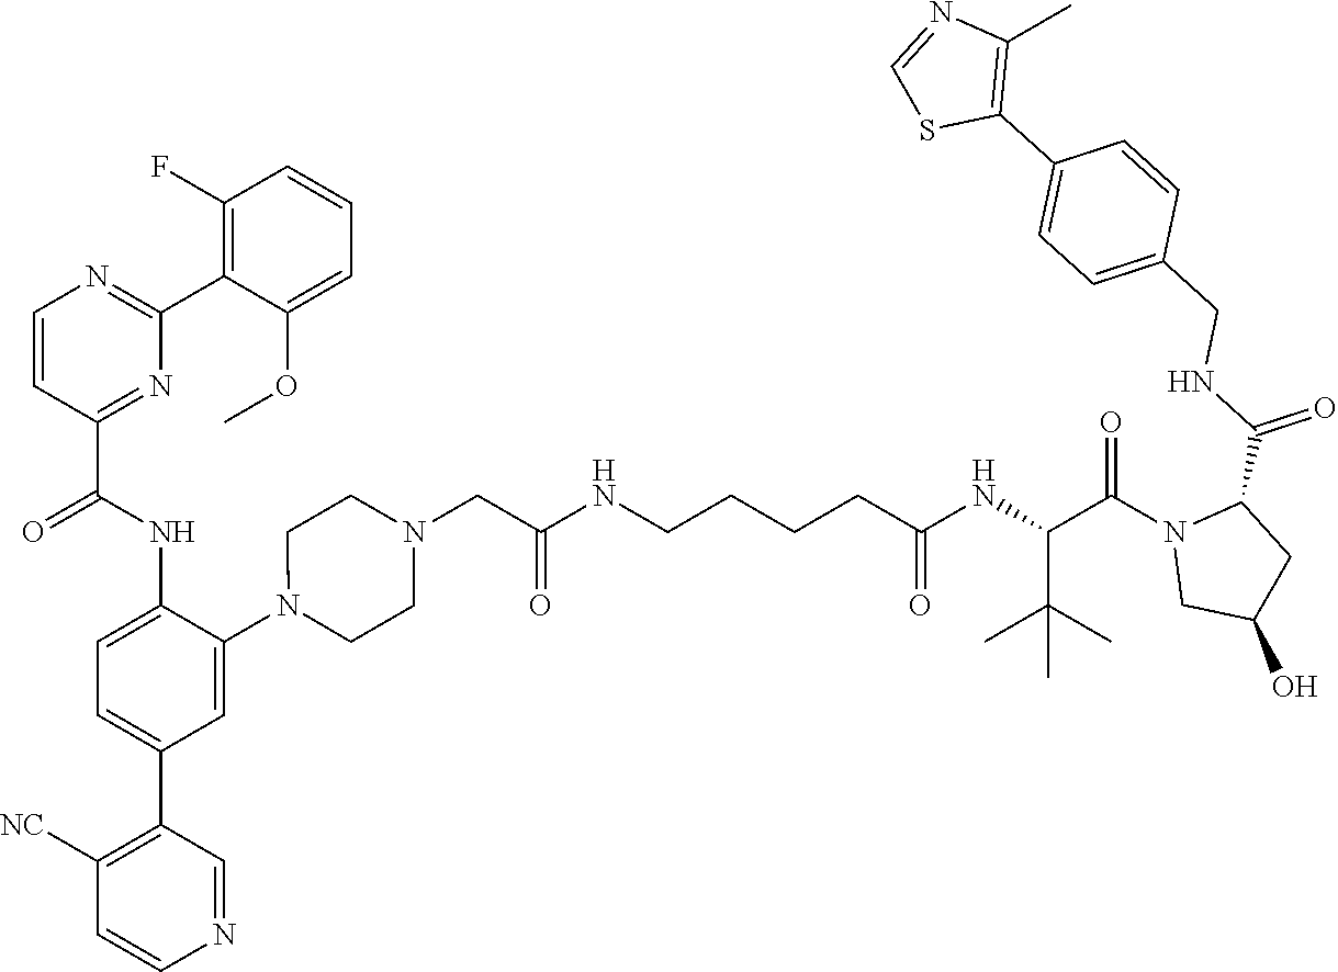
C(C(NC(=O)CCCCNC(CN1CCN(C2=CC(C3=C([NC])C=CN=C3)=CC=C2NC(C2=NC(C3=C(F)C=CC=C3OC)=NC=C2)=O)CC1)=O)C(C)(C)C)(N1CC(O)CC1C(NCC1=CC=C(C2=C(C)N=CS2)C=C1)=O)=O
